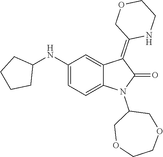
C1(NC2CCCC2)=CC=C2C(=C1)C(=C1NCCOC1)C(=O)N2C1COCCOC1
